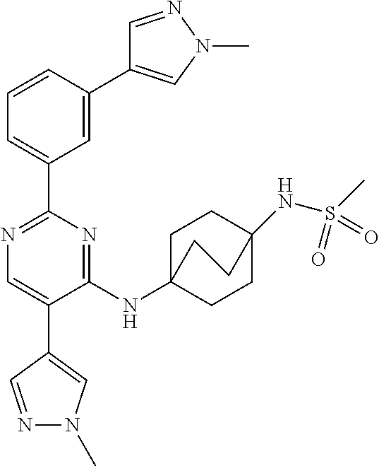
C1=C(C2=CN(C)N=C2)C=CC=C1C1=NC=C(C2=CN(C)N=C2)C(NC23CCC(NS(C)(=O)=O)(CC2)CC3)=N1
